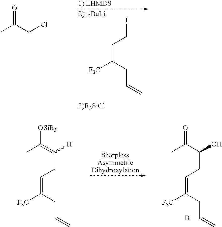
[F3C]C(CC=C)=CCI.CC(CCl)=O.CC(C(O)CC=C([F3C])CC=C)=O.B.CC(=C([H])CC=C([F3C])CC=C)[OSiR3]
